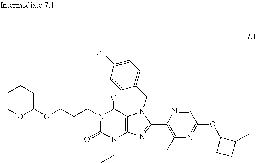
C1(CN2C3=C(N(CC)C(=O)N(CCCOC4CCCCO4)C3=O)N=C2C2=C(C)N=C(OC3CCC3C)C=N2)=CC=C(Cl)C=C1
